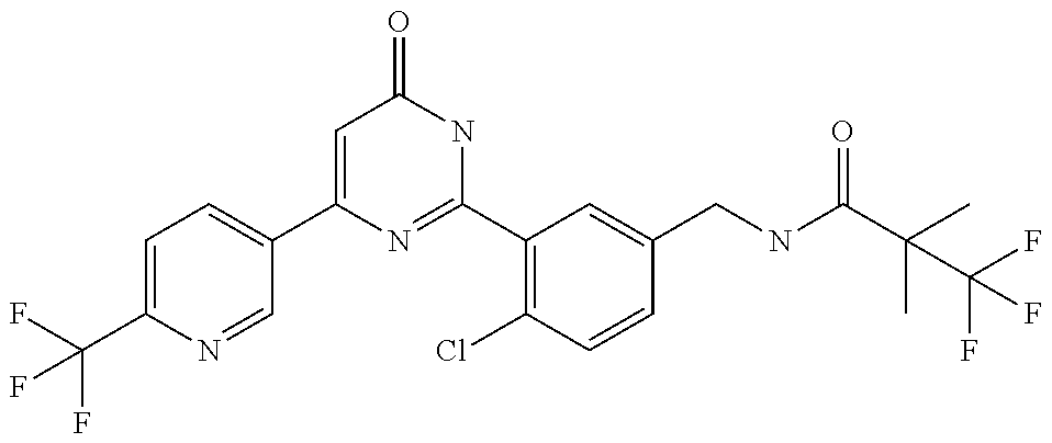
FC(C1=CC=C(C2=CC(=O)NC(C3=C(Cl)C=CC(CNC(C(C)(C)C(F)(F)F)=O)=C3)=N2)C=N1)(F)F
